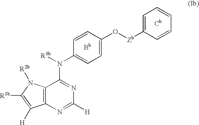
[Bb].C12=C(N([R2b])C([R1b])=C1[H])C(N(C1=CC=C(O[Zb]C3=CC=CC=C3)C=C1)[R3b])=NC([H])=N2.[Cb]
